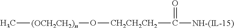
C[(OCH2CH2)n]O[CH2CH2CH2]C(=O)[NH-(IL-15)]
